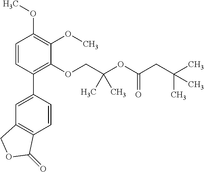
C1=CC(C2=CC3=C(C=C2)C(=O)OC3)=C(OCC(OC(CC(C)(C)C)=O)(C)C)C(OC)=C1OC
